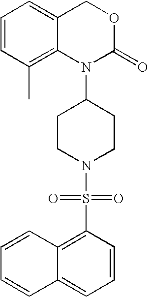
S(N1CCC(N2C(=O)OCC3=CC=CC(C)=C23)CC1)(=O)(=O)C1=C2C(=CC=C1)C=CC=C2
